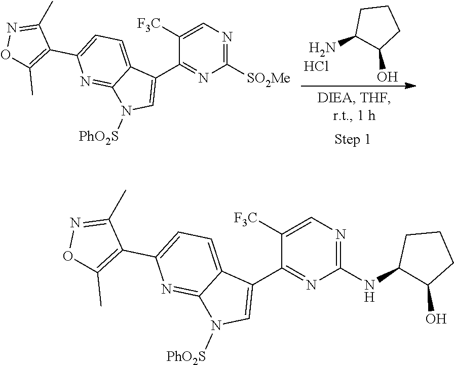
C1CC(N)C(O)C1.Cl.C1([F3C])=CN=C([SO2Me])N=C1C1=CN([PhO2S])C2=NC(C3=C(C)ON=C3C)=CC=C12.C1([F3C])=CN=C(NC2C(O)CCC2)N=C1C1=CN([PhO2S])C2=NC(C3=C(C)ON=C3C)=CC=C12
